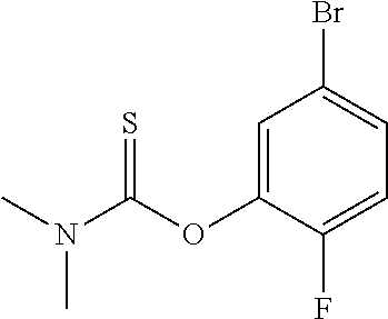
C1(Br)=CC=C(F)C(OC(=S)N(C)C)=C1
